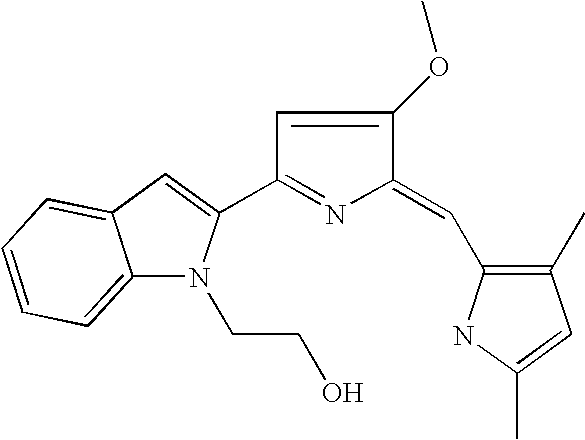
C12=CC=CC=C1C=C(C1=NC(=CC3=C(C)C=C(C)N3)C(OC)=C1)N2CCO
